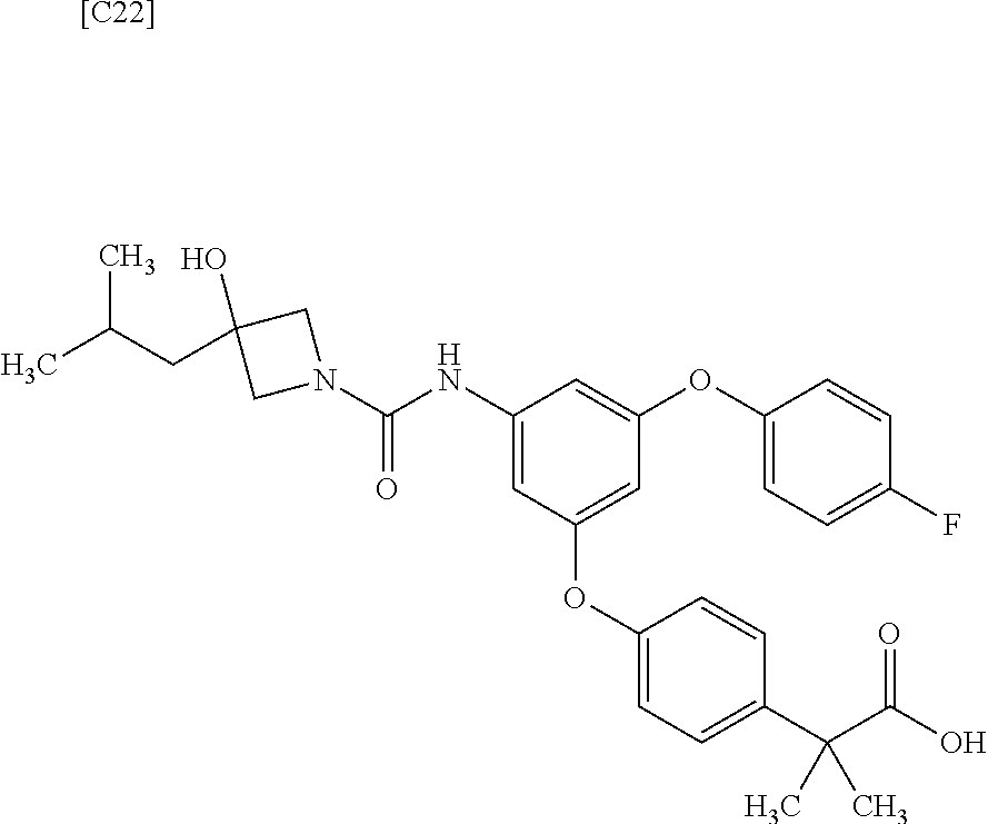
[[C22]].N1(C(NC2=CC(OC3=CC=C(C(C(O)=O)(C)C)C=C3)=CC(OC3=CC=C(F)C=C3)=C2)=O)CC(CC(C)C)(O)C1
